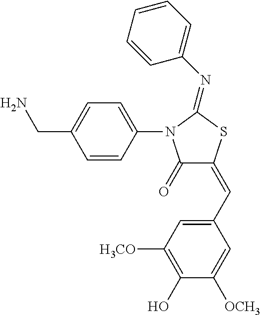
C1(C=C2C(=O)N(C3=CC=C(CN)C=C3)C(=NC3=CC=CC=C3)S2)=CC([H3CO])=C(O)C([OCH3])=C1
